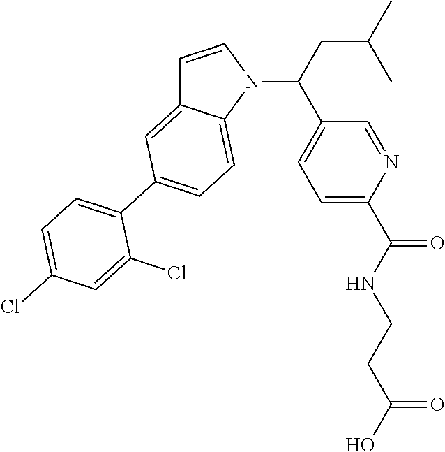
C1=CN(C(CC(C)C)C2=CC=C(C(NCCC(O)=O)=O)N=C2)C2=CC=C(C3=CC=C(Cl)C=C3Cl)C=C12
